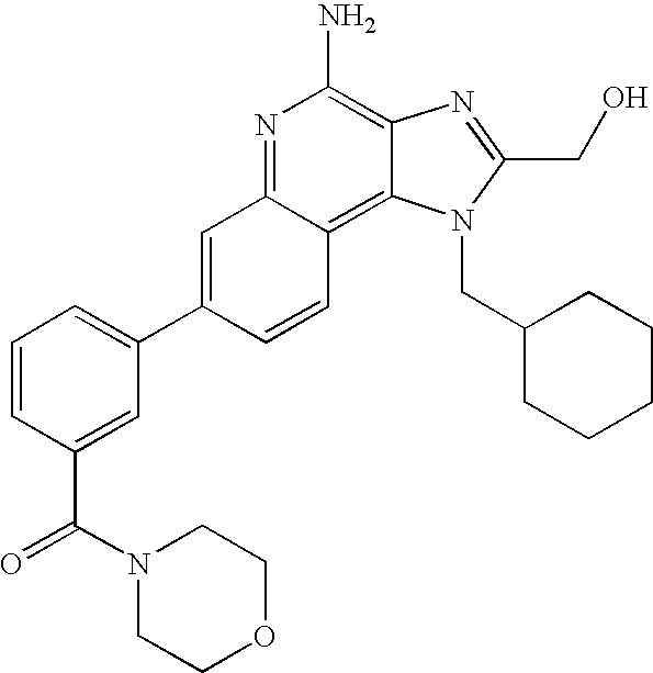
C1=CC(C(N2CCOCC2)=O)=CC(C2=CC3=NC(N)=C4C(=C3C=C2)N(CC2CCCCC2)C(CO)=N4)=C1
